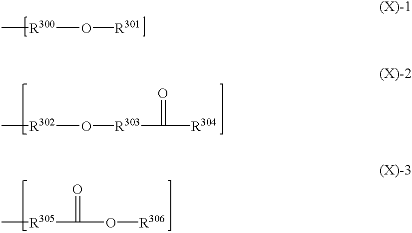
C[R300]O[R301].C[R302]O[R303]C(=O)[R304].C[R305]C(=O)O[R306]
